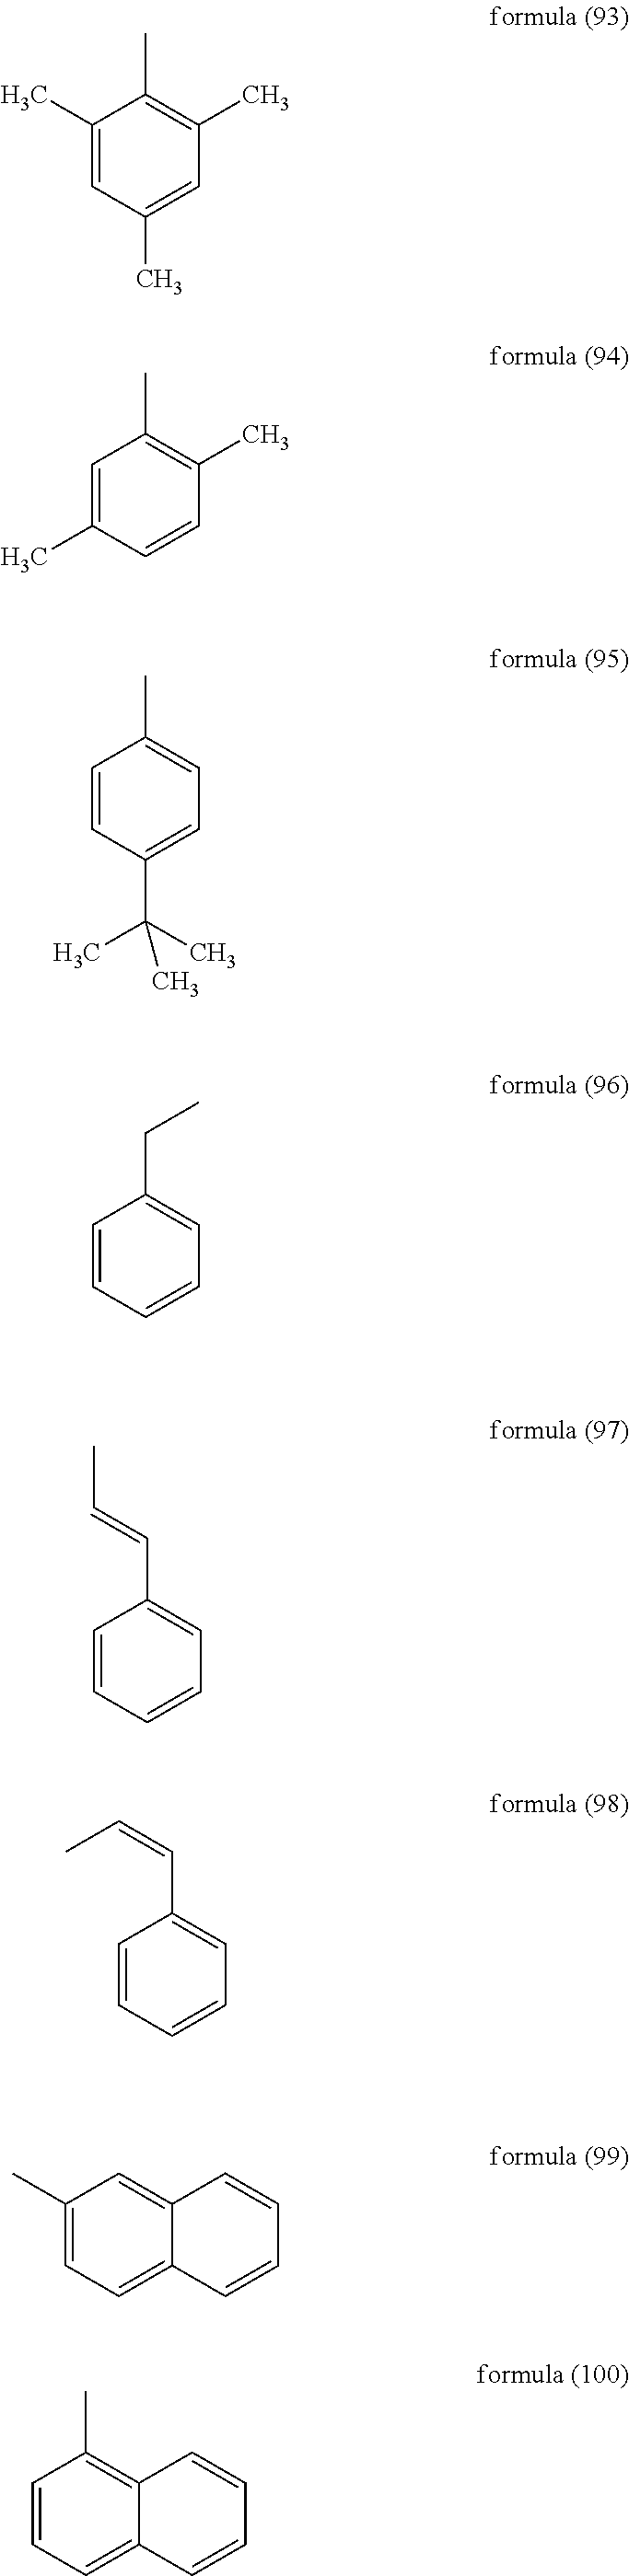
C1(C)=CC(C)=CC(C)=C1C.C1=C(C)C=CC(C)=C1C.C1=CC(C(C)(C)C)=CC=C1C.C1=CC=CC=C1CC.C1=CC=CC=C1C=CC.C1=CC=CC=C1C=CC.C1(C)=CC=C2C(=C1)C=CC=C2.C1=CC=C2C(=C1C)C=CC=C2
